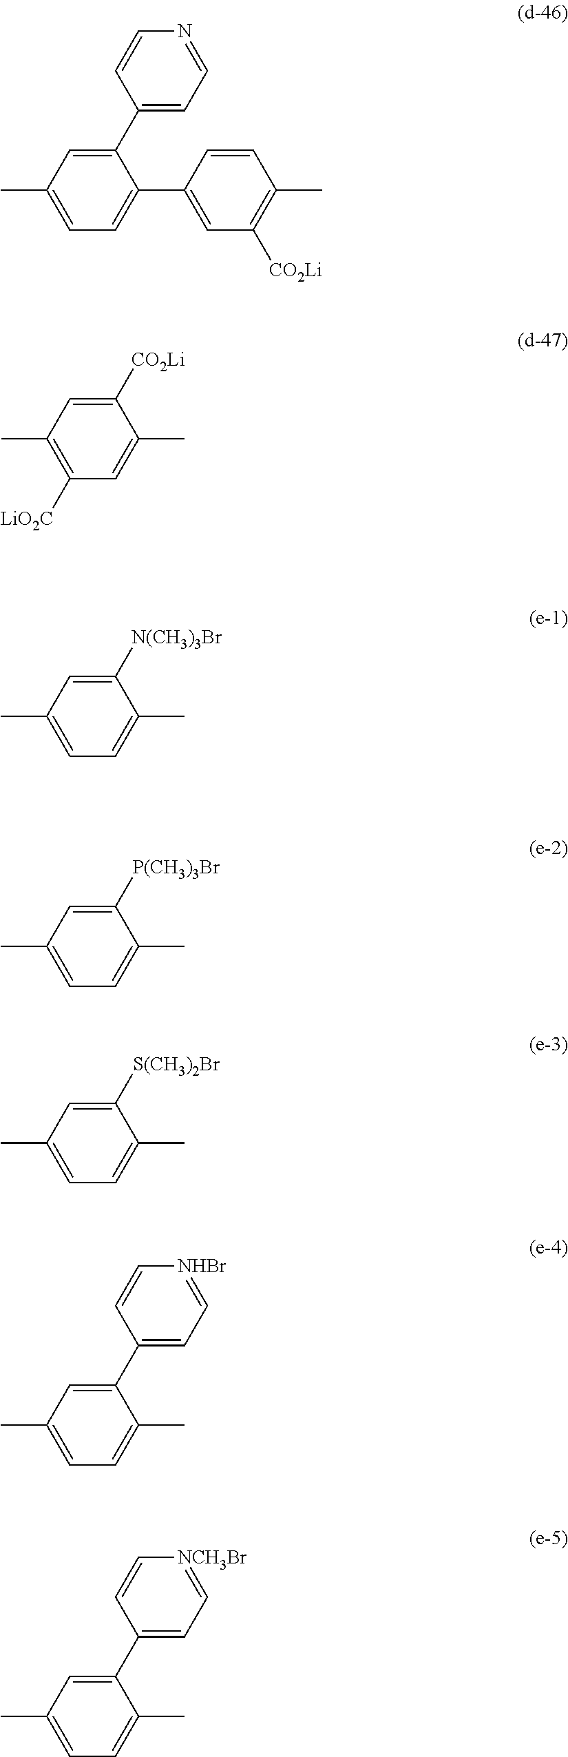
CC1=CC=C(C2=CC([CO2Li])=C(C)C=C2)C(C2=CC=NC=C2)=C1.CC1=C([LiO2C])C=C(C)C([CO2Li])=C1.C1=C(C)C=C([N(CH3)3Br])C(C)=C1.C1=C(C)C=C([P(CH3)3Br])C(C)=C1.C1=C(C)C=C([S(CH3)2Br])C(C)=C1.C1=C(C)C=C(C2=CC=[NHBr]C=C2)C(C)=C1.C1=C(C)C=C(C2=CC=[NCH3Br]C=C2)C(C)=C1
